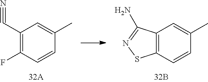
C12=C(C=CC(C)=C1)SN=C2N.C1(C#N)=C(F)C=CC(C)=C1
